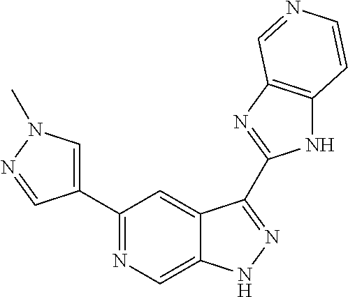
C1(C2=NC=C3C(=C2)C(C2=NC4=C(N2)C=CN=C4)=NN3)=CN(C)N=C1
